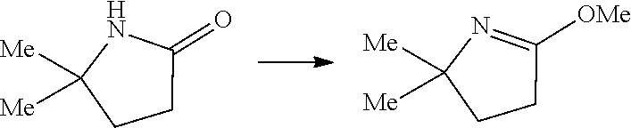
C1CC(=O)NC1([Me])[Me].C1CC([OMe])=NC1([Me])[Me]
